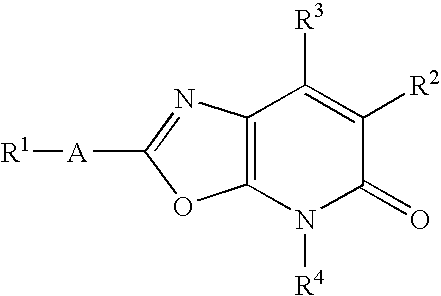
[R1][A]C1=NC2=C(O1)N([R4])C(=O)C([R2])=C2[R3]
